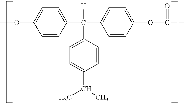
C1=CC(C([H])(C2=CC=C(C(C)C)C=C2)C2=CC=C(OC(=O)C)C=C2)=CC=C1OC
